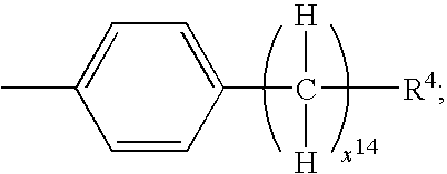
C1=C(C([R4])([H])[H])C=CC(C)=C1
